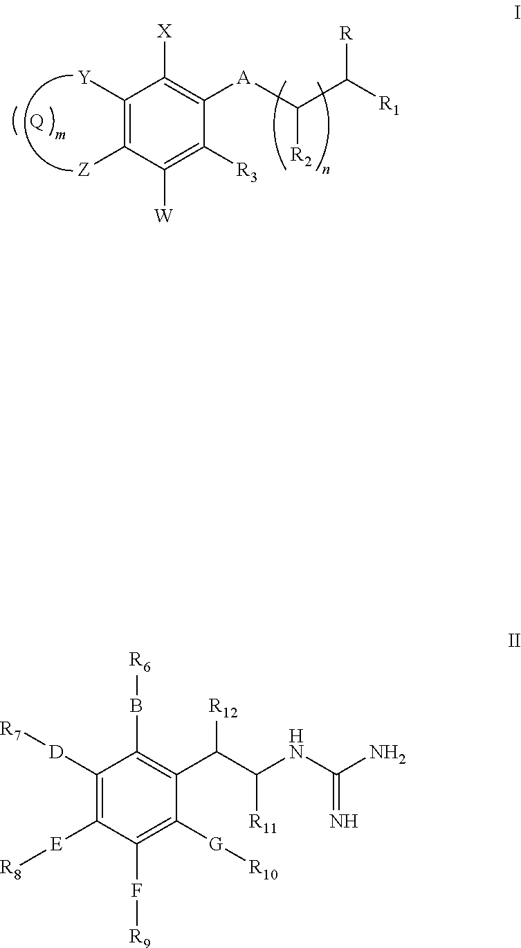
C1([Y])=C([Z])C([W])=C([R3])C([A]C([R2])C([R])[R1])=C1[X].[Q].C1([D][R7])=C([E][R8])C(F[R9])=C([G][R10])C(C(C([R11])NC(=N)N)[R12])=C1B[R6]
